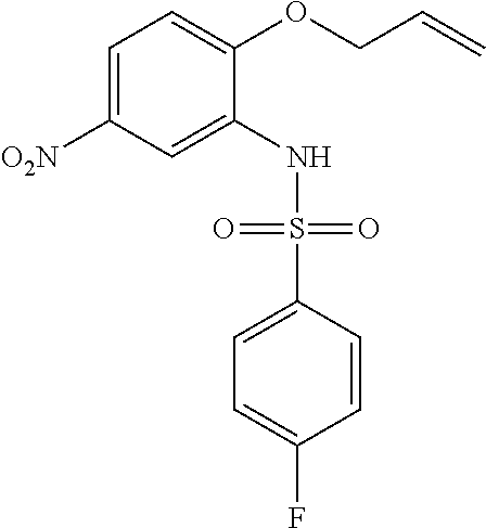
C1=C([O2N])C=C(NS(C2=CC=C(F)C=C2)(=O)=O)C(OCC=C)=C1
